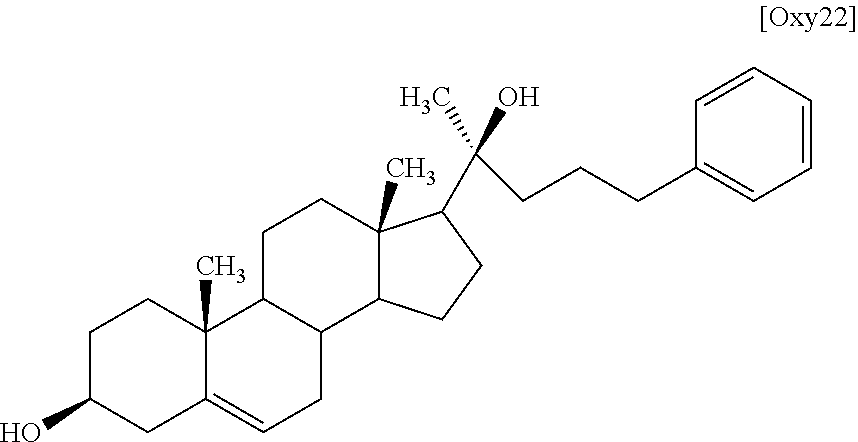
C1C(O)CC2=CCC3C(C2(C)C1)CCC1(C)C3CCC1C(CCCC1=CC=CC=C1)(C)O
